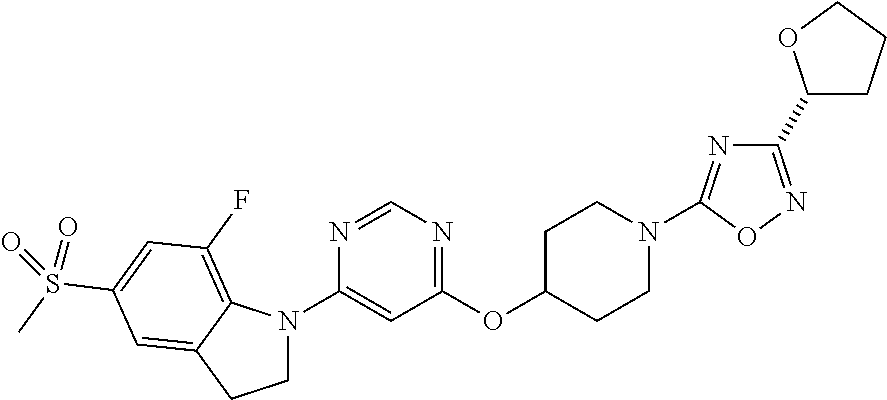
C1C(OC2=NC=NC(N3CCC4=CC(S(=O)(C)=O)=CC(F)=C34)=C2)CCN(C2=NC(C3CCCO3)=NO2)C1
